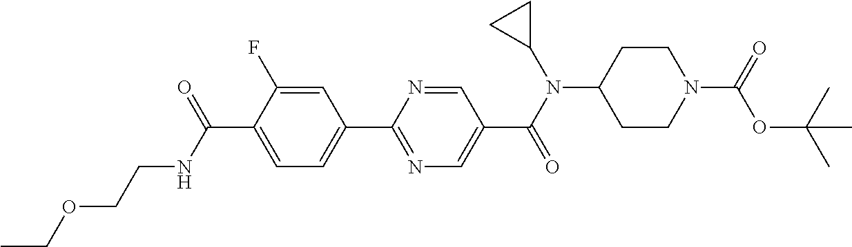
C1(C(NCCOCC)=O)=CC=C(C2=NC=C(C(N(C3CC3)C3CCN(C(=O)OC(C)(C)C)CC3)=O)C=N2)C=C1F
